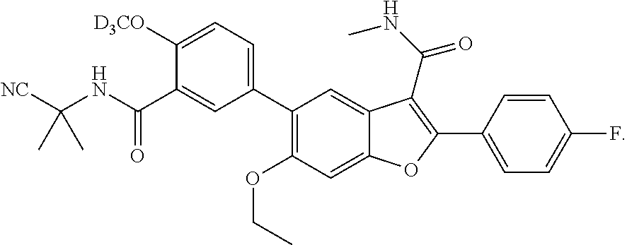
C1=C2C(=CC(C3=CC=C([D3CO])C(C(NC([NC])(C)C)=O)=C3)=C1OCC)C(C(NC)=O)=C(C1=CC=C(F)C=C1)O2
